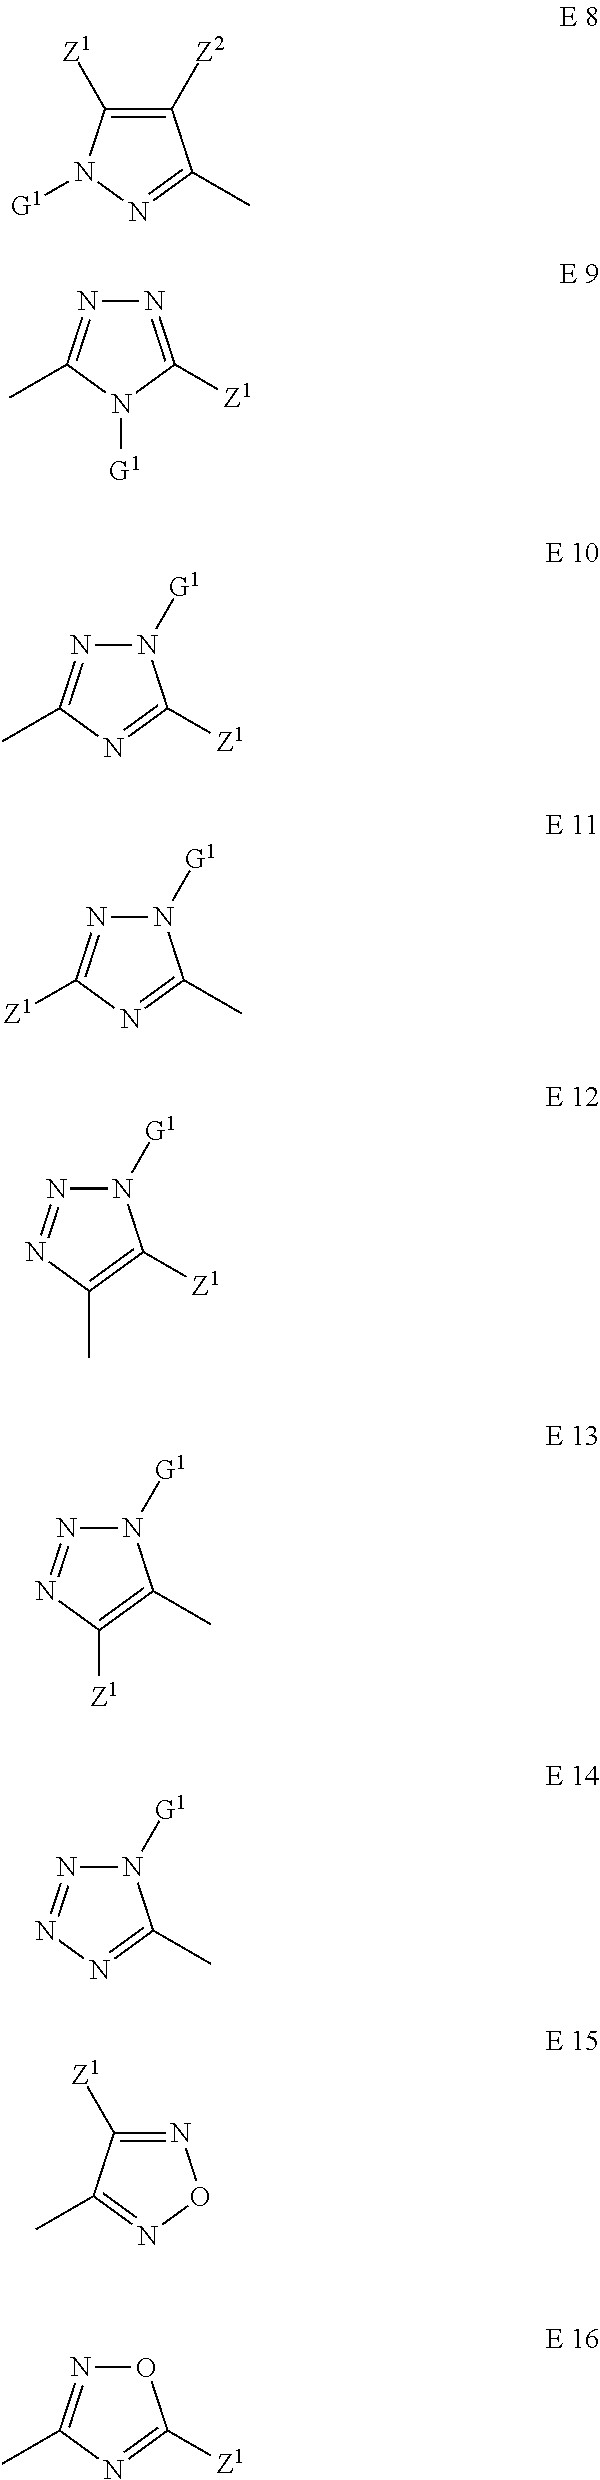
C1([Z2])=C([Z1])N([G1])N=C1C.N1=C([Z1])N([G1])C(C)=N1.N1([G1])N=C(C)N=C1[Z1].N1([G1])N=C([Z1])N=C1C.N1([G1])N=NC(C)=C1[Z1].N1([G1])N=NC([Z1])=C1C.N1([G1])N=NN=C1C.N1=C([Z1])C(C)=NO1.O1N=C(C)N=C1[Z1]
